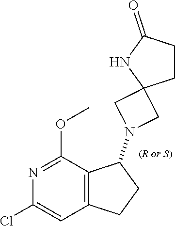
C12=C(C(OC)=NC(Cl)=C1)C(N1CC3(C1)CCC(=O)N3)CC2
